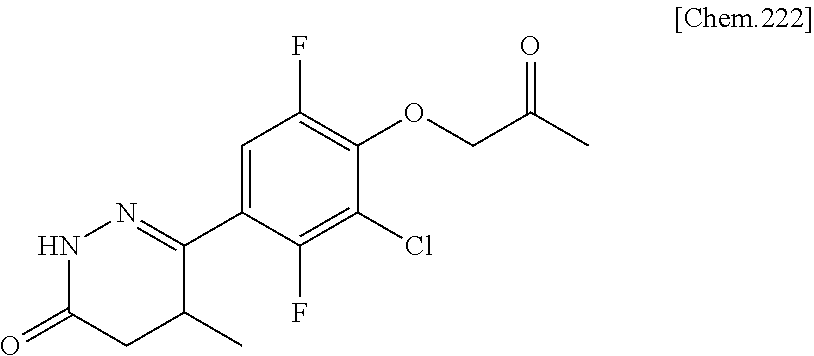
C1(C2=NNC(=O)CC2C)=CC(F)=C(OCC(C)=O)C(Cl)=C1F
